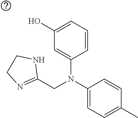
C1=CC=C(O)C=C1N(C1=CC=C(C)C=C1)CC1=NCCN1
